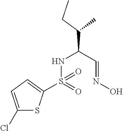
CCC(C)C(C=NO)NS(=O)(C1=CC=C(Cl)S1)=O
